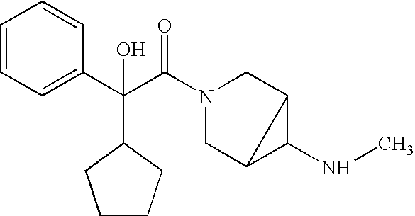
C1=CC=C(C(C(N2CC3C(NC)C3C2)=O)(C2CCCC2)O)C=C1
